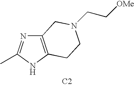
C12=C(NC(C)=N1)CCN(CC[OMe])C2.[C2]
